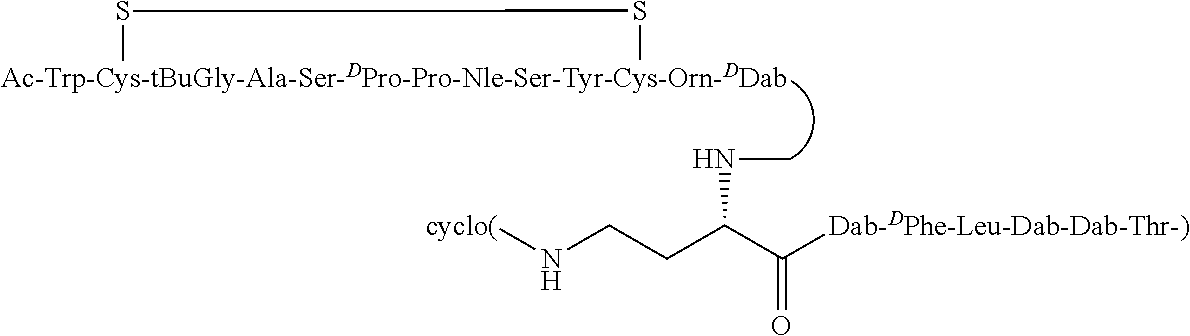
[cyclo(]NCCC(C([Dab-DPhe-Leu-Dab-Dab-Thr-)])=O)NC.[Ac-Trp-Cys-tBuGly-Ala-Ser-DPro-Pro-Nle-Ser-Tyr-Cys-Orn-DDab]1SS1
